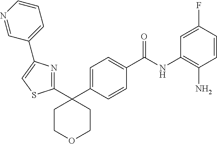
C1=C(C2(C3=NC(C4=CC=CN=C4)=CS3)CCOCC2)C=CC(C(NC2=C(N)C=CC(F)=C2)=O)=C1
